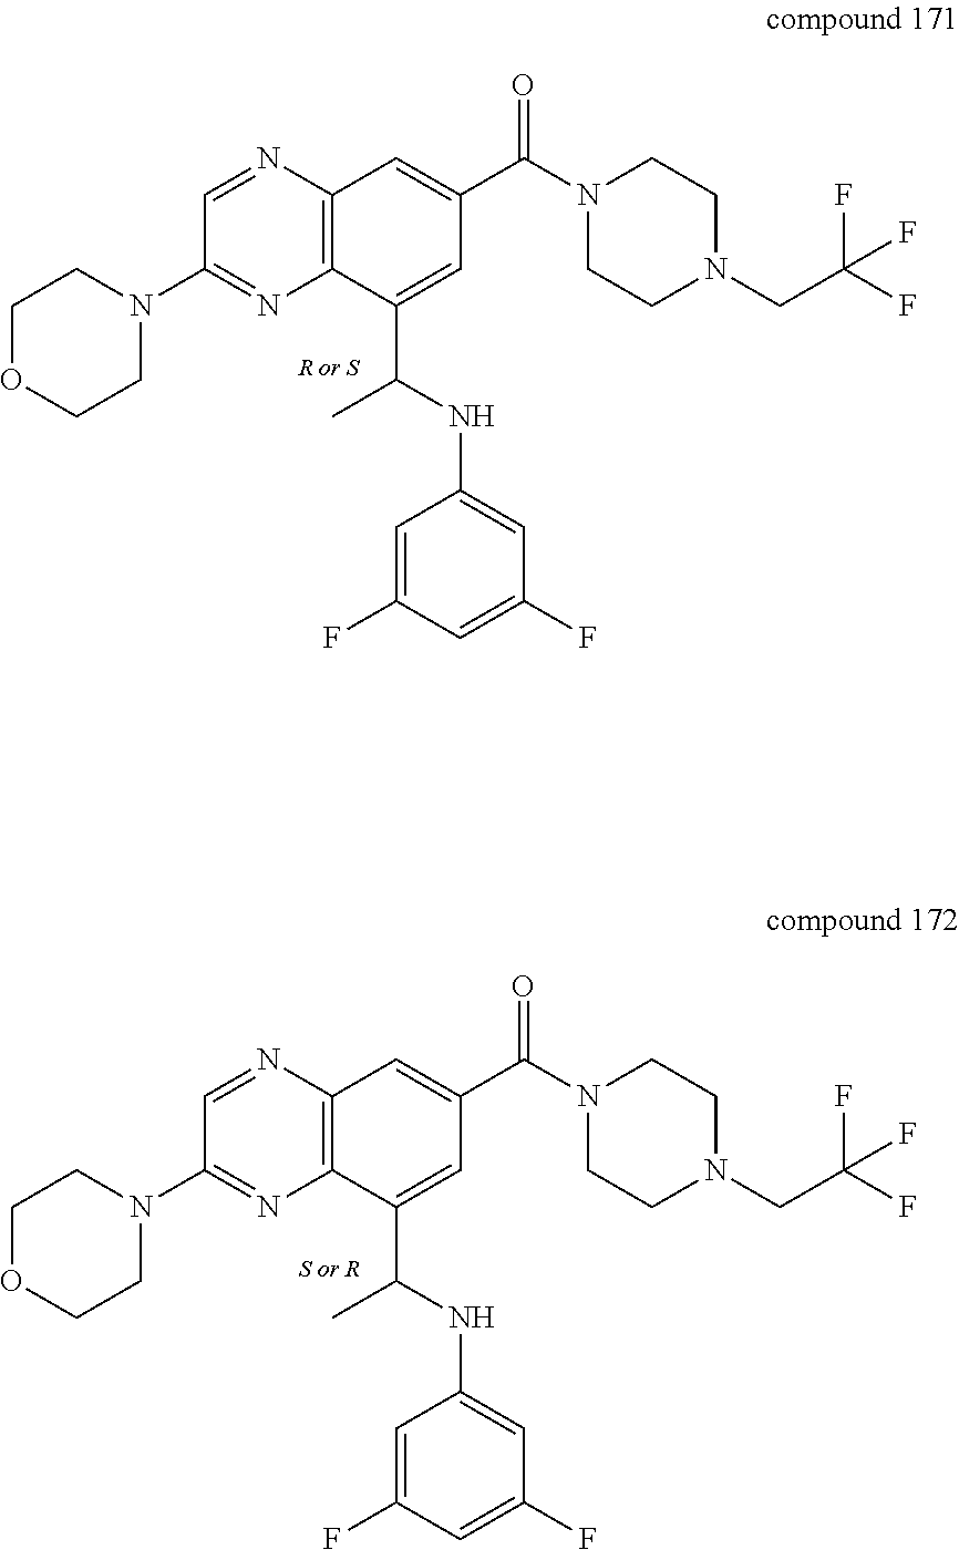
C1=NC2=C(N=C1N1CCOCC1)C(C(NC1=CC(F)=CC(F)=C1)C)=CC(C(N1CCN(CC(F)(F)F)CC1)=O)=C2.C1=NC2=C(N=C1N1CCOCC1)C(C(NC1=CC(F)=CC(F)=C1)C)=CC(C(N1CCN(CC(F)(F)F)CC1)=O)=C2
